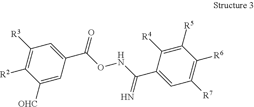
C1([R3])=C([R2])C([OHC])=CC(C(ONC(C2=CC([R7])=C([R6])C([R5])=C2[R4])=N)=O)=C1
